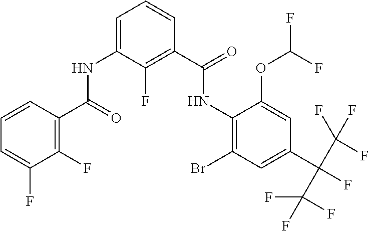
C1=CC(C(=O)NC2=CC=CC(C(=O)NC3=C(Br)C=C(C(C(F)(F)F)(C(F)(F)F)F)C=C3OC(F)F)=C2F)=C(F)C(F)=C1
